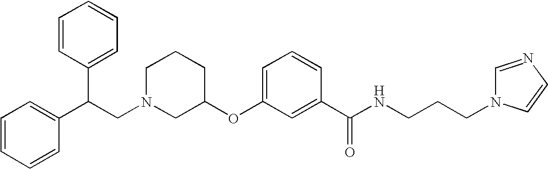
C1N(CC(C2=CC=CC=C2)C2=CC=CC=C2)CC(OC2=CC=CC(C(NCCCN3C=NC=C3)=O)=C2)CC1
